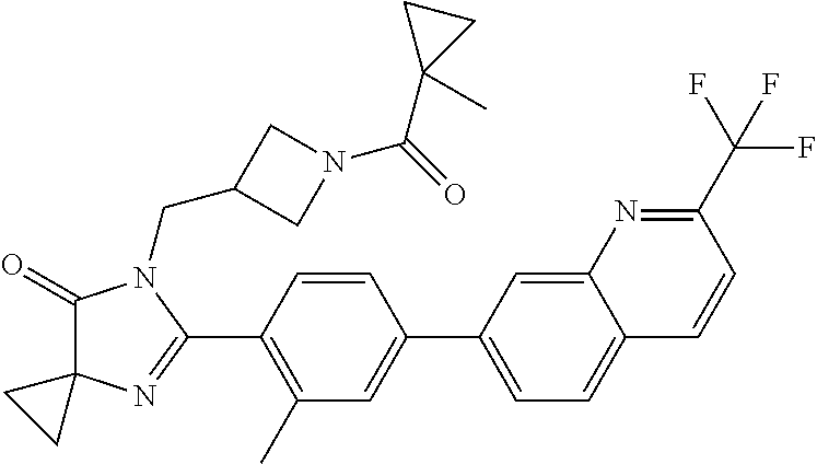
C1(=O)C2(N=C(C3=C(C)C=C(C4=CC=C5C(=C4)N=C(C(F)(F)F)C=C5)C=C3)N1CC1CN(C(=O)C3(C)CC3)C1)CC2
